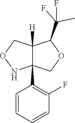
C12([H])C(C3=C(F)C=CC=C3)(COC1C(C)(F)F)NOC2
